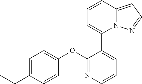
C1=C(CC)C=CC(OC2=NC=CC=C2C2=CC=CC3=CC=NN23)=C1
